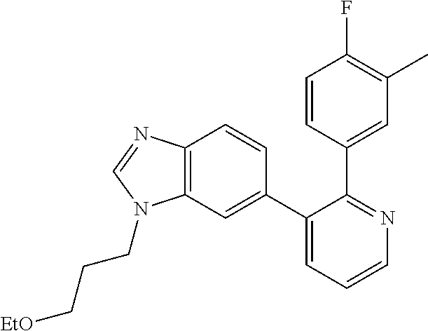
C12=C(C=C(C3=CC=CN=C3C3=CC(C)=C(F)C=C3)C=C1)N(CCC[EtO])C=N2
